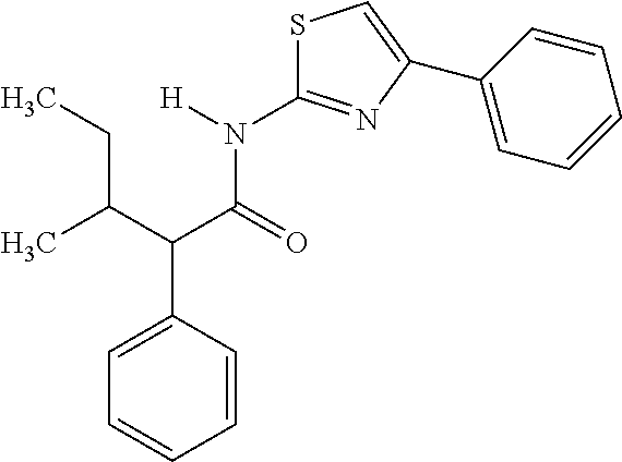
C1=CC(C(C(CC)C)C(=O)N([H])C2=NC(C3=CC=CC=C3)=CS2)=CC=C1
